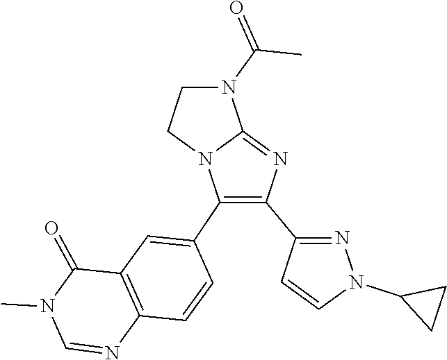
O=C(C)N1C2=NC(C3=NN(C4CC4)C=C3)=C(C3=CC4=C(C=C3)N=CN(C)C4=O)N2CC1
